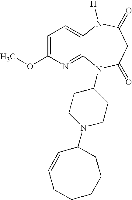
C1=C(OC)N=C2C(=C1)N([H])C(=O)CC(=O)N2C1CCN(C2C=CCCCCC2)CC1
